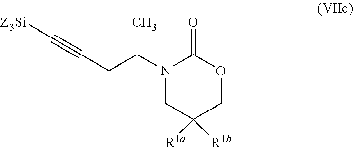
[Z3Si]C#CCC(C)N1CC([R1b])([R1a])COC1=O
